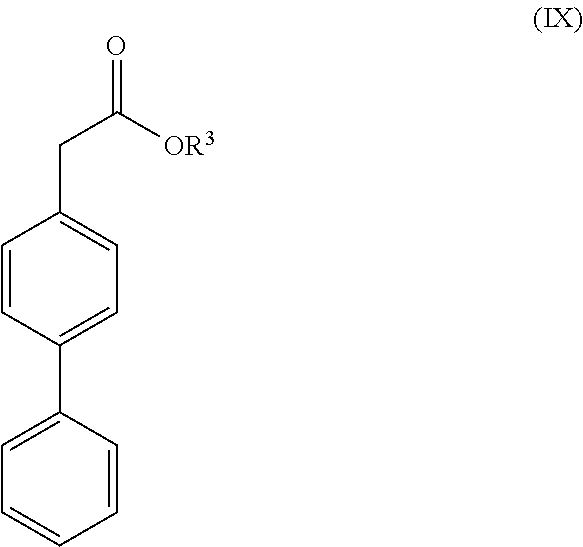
[OR3]C(CC1=CC=C(C2=CC=CC=C2)C=C1)=O
